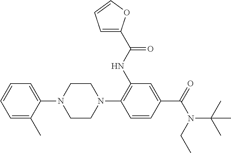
C1(N2CCN(C3=C(NC(C4=CC=CO4)=O)C=C(C(N(C(C)(C)C)CC)=O)C=C3)CC2)=CC=CC=C1C
